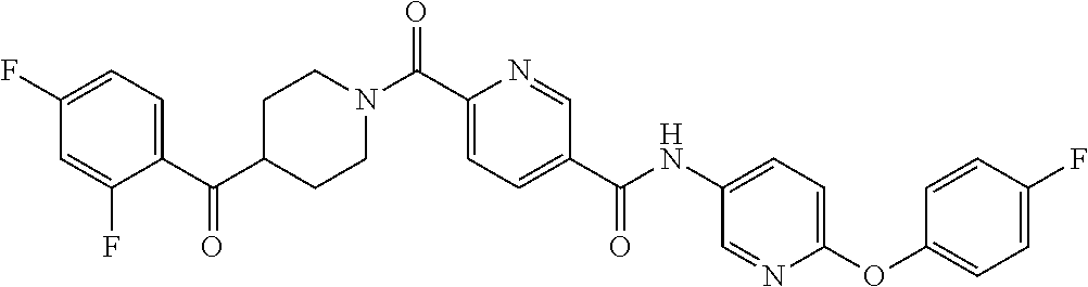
C1CN(C(C2=CC=C(C(=O)NC3=CC=C(OC4=CC=C(F)C=C4)N=C3)C=N2)=O)CCC1C(C1=CC=C(F)C=C1F)=O
